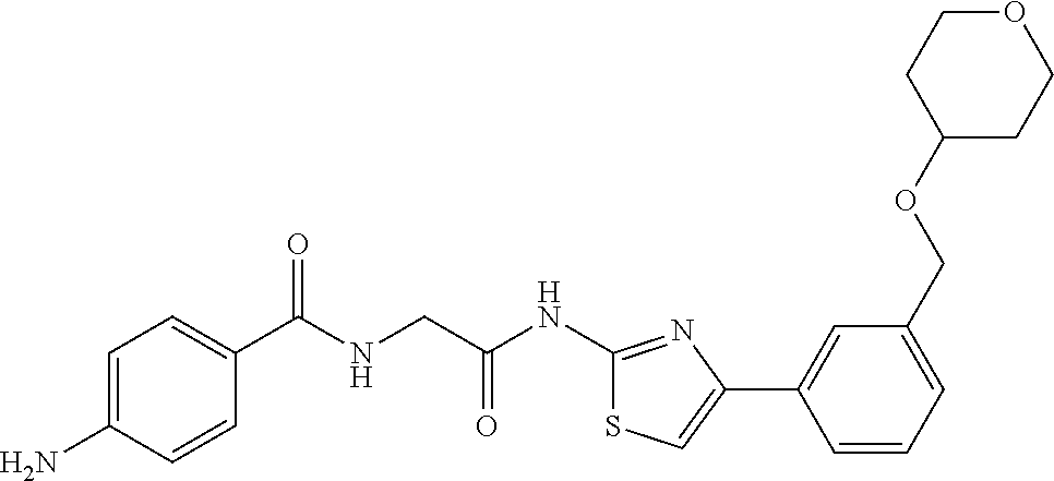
C1=C(N)C=CC(C(NCC(NC2=NC(C3=CC(COC4CCOCC4)=CC=C3)=CS2)=O)=O)=C1
